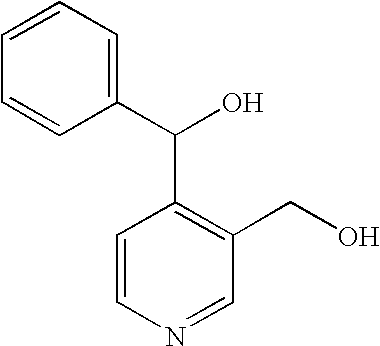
C1=CN=CC(CO)=C1C(O)C1=CC=CC=C1
